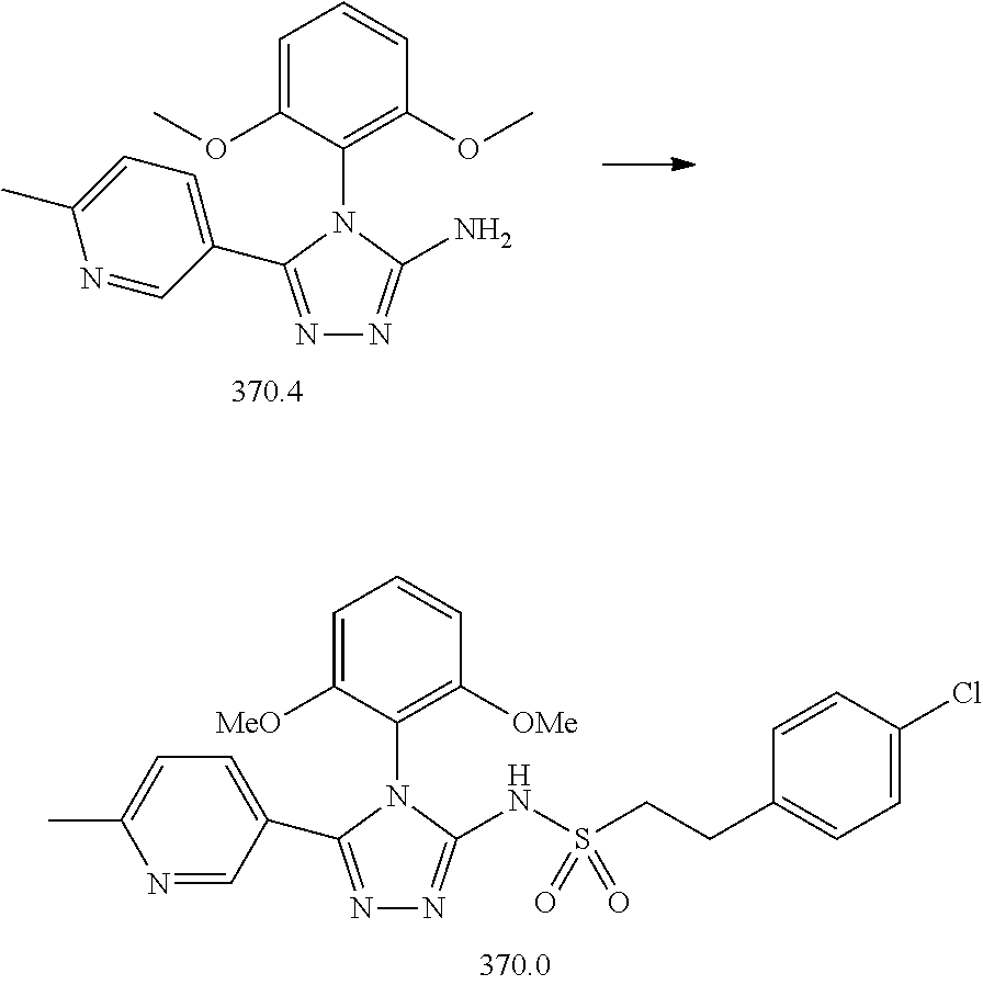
C1=C(OC)C(N2C(C3=CC=C(C)N=C3)=NN=C2N)=C(OC)C=C1.C1=C([MeO])C(N2C(C3=CC=C(C)N=C3)=NN=C2NS(=O)(=O)CCC2=CC=C(Cl)C=C2)=C([OMe])C=C1
